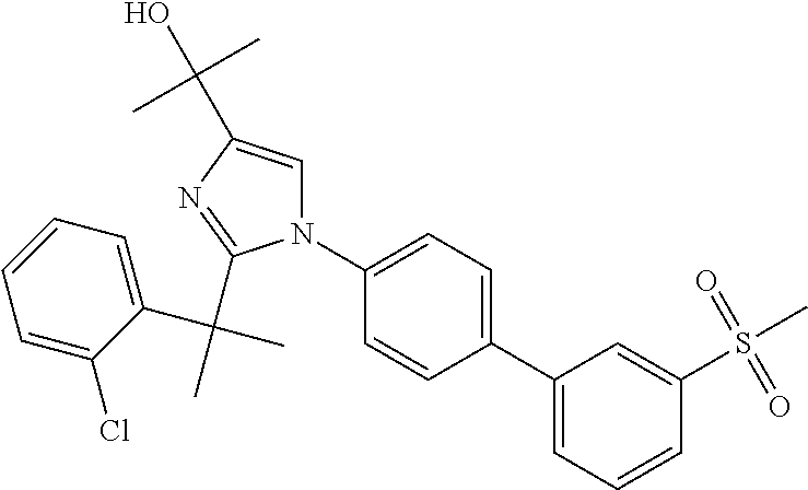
N1(C2=CC=C(C3=CC=CC(S(=O)(=O)C)=C3)C=C2)C=C(C(C)(C)O)N=C1C(C1=CC=CC=C1Cl)(C)C
